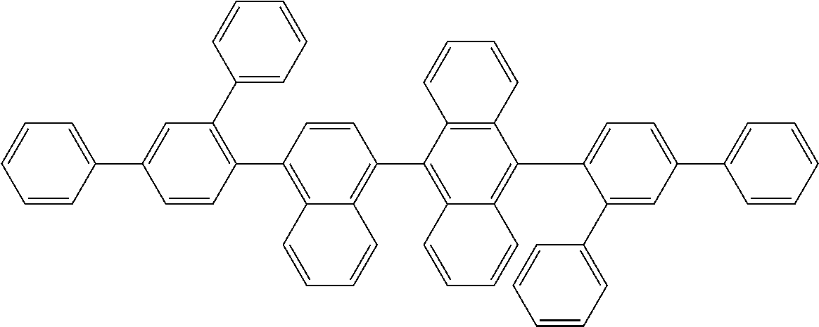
C1=CC(C2=C(C3=CC=CC=C3)C=C(C3=CC=CC=C3)C=C2)=C2C(=C1C1=C3C(=C(C4=CC=C(C5=CC=CC=C5)C=C4C4=CC=CC=C4)C4=C1C=CC=C4)C=CC=C3)C=CC=C2
